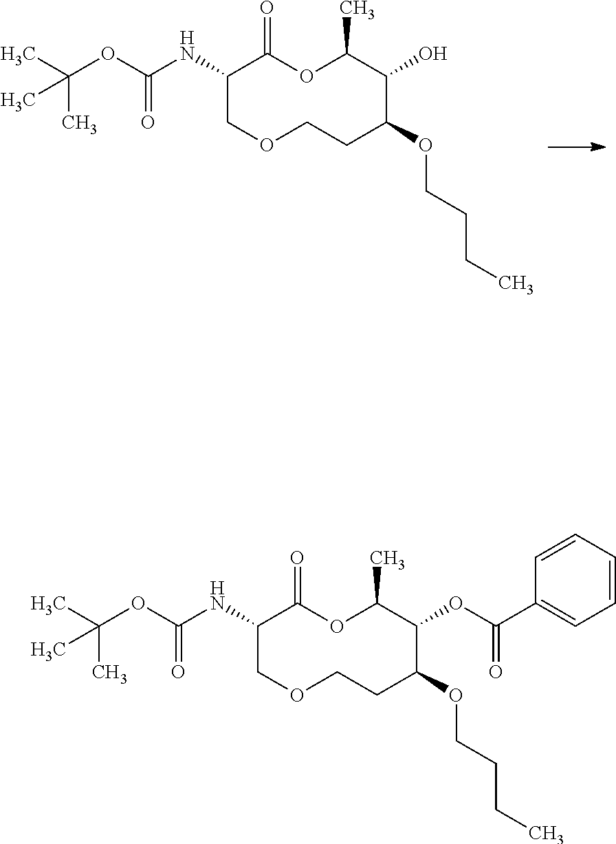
C1(NC(OC(C)(C)C)=O)COCCC(OCCCC)C(O)C(C)OC1=O.C1(NC(OC(C)(C)C)=O)COCCC(OCCCC)C(OC(C2=CC=CC=C2)=O)C(C)OC1=O
